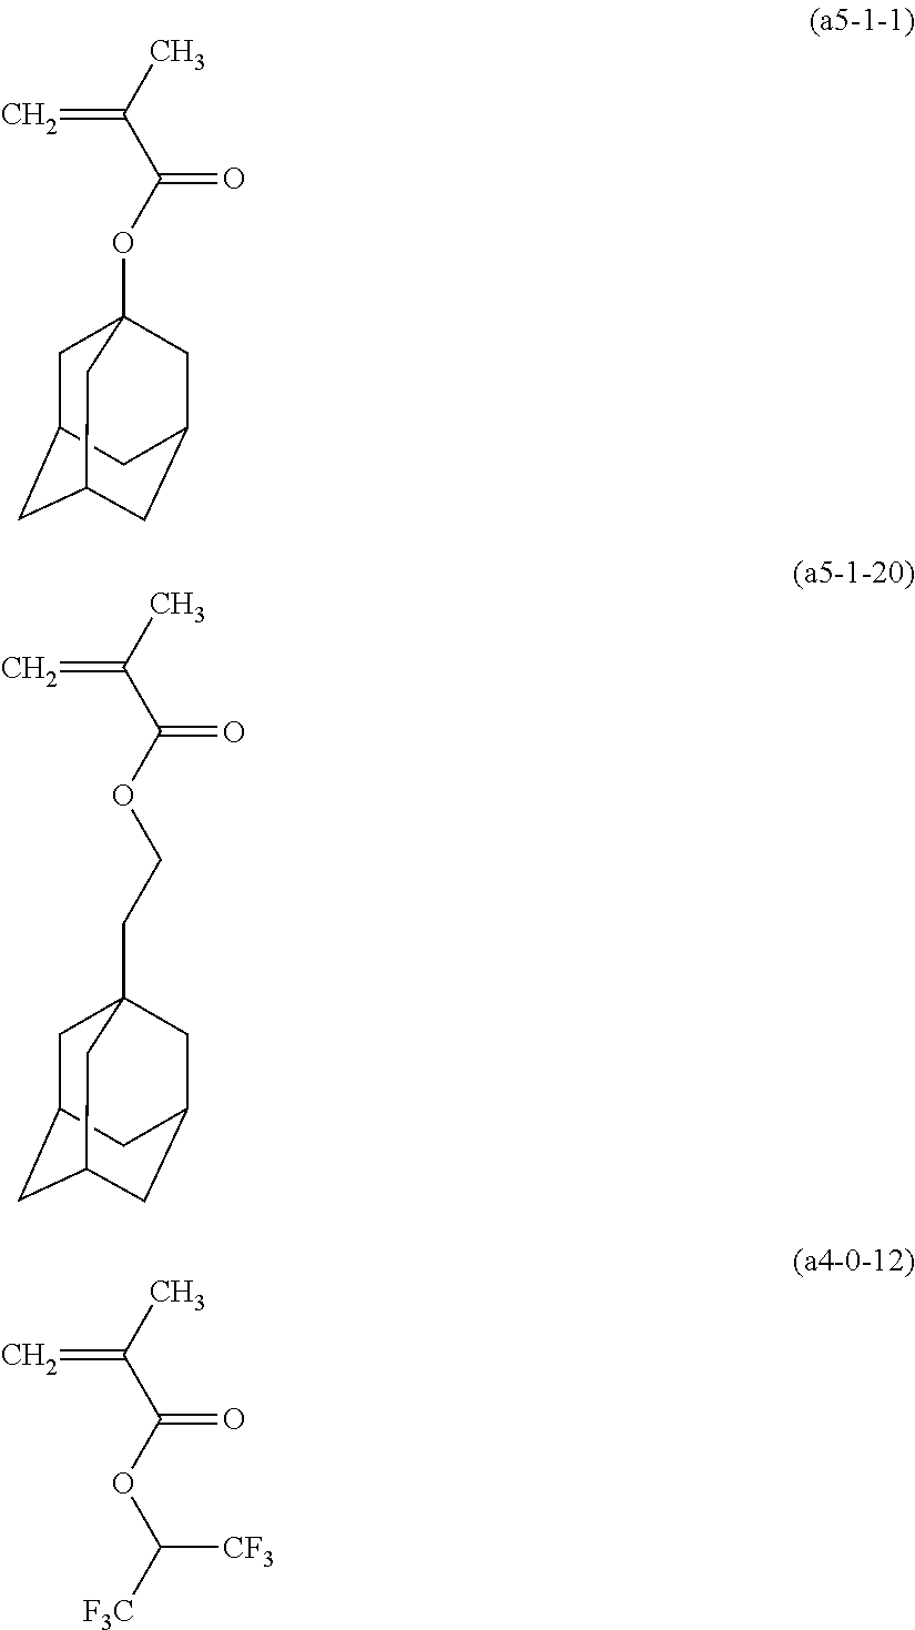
CC(=C)C(=O)OC12CC3CC(CC(C1)C3)C2.CC(=C)C(=O)OCCC12CC3CC(CC(C1)C3)C2.CC(=C)C(=O)OC([F3C])[CF3]
